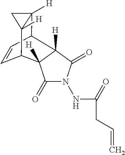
C1C2([H])C3C=CC(C12[H])C1([H])C(=O)N(NC(=O)CC=C)C(=O)C31[H]
